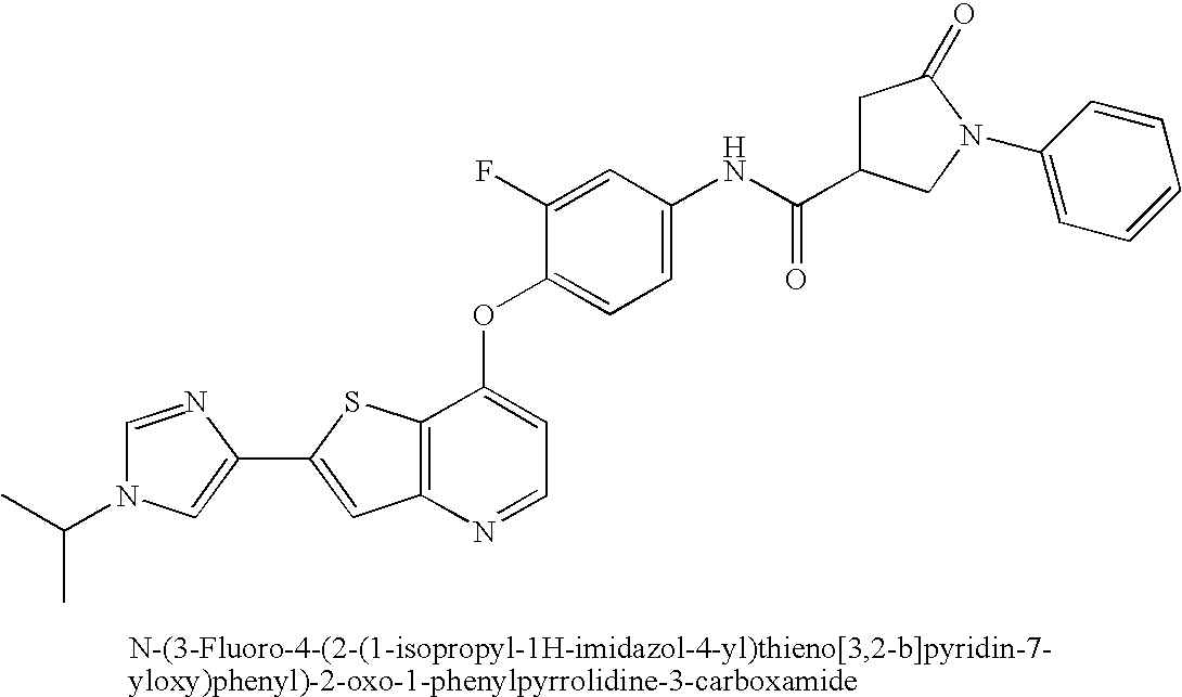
C12=C(N=CC=C1OC1=CC=C(NC(=O)C3CC(=O)N(C4=CC=CC=C4)C3)C=C1F)C=C(C1=CN(C(C)C)C=N1)S2
